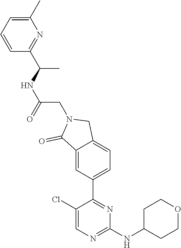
C1(Cl)=CN=C(NC2CCOCC2)N=C1C1=CC=C2C(=C1)C(=O)N(CC(NC(C)C1=NC(C)=CC=C1)=O)C2
